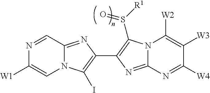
N12C(=NC(C3=C(S([R1])=O)N4C(=N3)N=C([W4])C([W3])=C4[W2])=C1I)C=NC([W1])=C2
